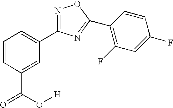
C1=CC(C(=O)O[H])=CC(C2=NOC(C3=C(F)C=C(F)C=C3)=N2)=C1
